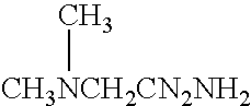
[CH3NCH2CN2NH2]C
